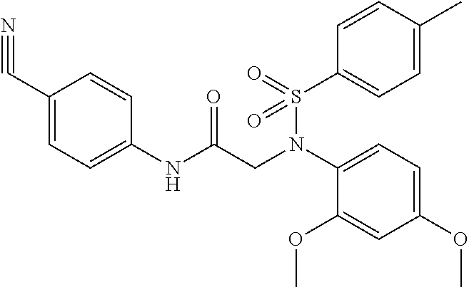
N#CC1=CC=C(NC(CN(C2=CC=C(OC)C=C2OC)S(=O)(C2=CC=C(C)C=C2)=O)=O)C=C1
